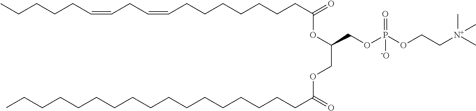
C(CCCCCCCC(=O)OC(COC(CCCCCCCCCCCCCCCCC)=O)COP(OCC[N+](C)(C)C)(=O)[-O])=CCC=CCCCCC
